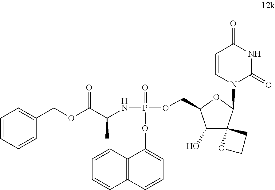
C1(COC(C(NP(=O)(OC2=CC=CC3=C2C=CC=C3)OCC2C(O)C3(C(N4C=CC(=O)NC4=O)O2)CCO3)C)=O)=CC=CC=C1
